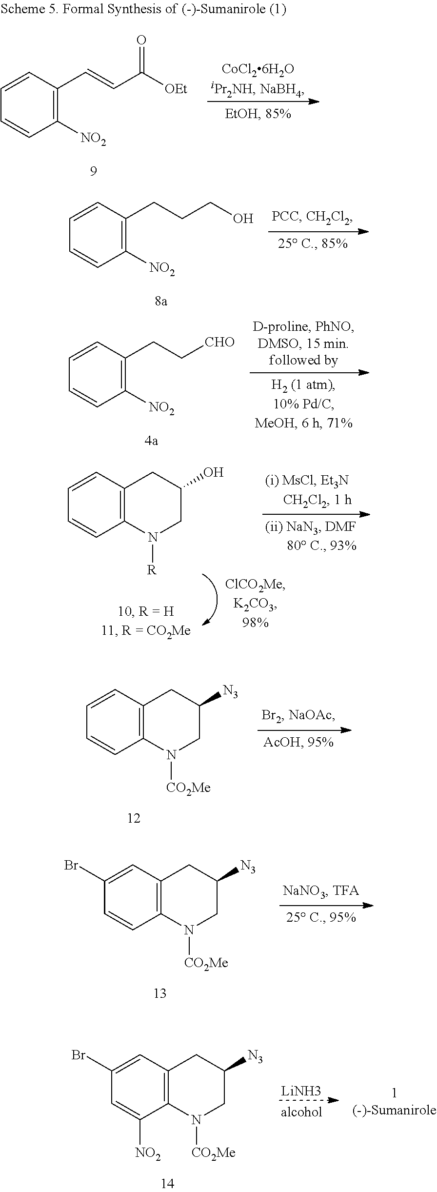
C1=CC([NO2])=C(CCCO)C=C1.C1=CC([NO2])=C(CC[CHO])C=C1.C1=CC2=C(C=C1)CC(O)CN2[R].C1=CC([NO2])=C(C=CC([OEt])=O)C=C1.C1=CC2=C(C=C1)CC([N3])CN2[CO2Me].C1=CC2=C(C=C1Br)CC([N3])CN2[CO2Me].C1=C([NO2])C2=C(C=C1Br)CC([N3])CN2[CO2Me].[LiNH3]
